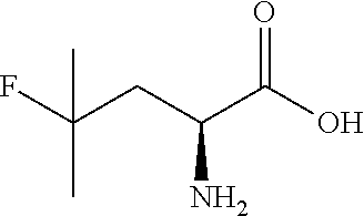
FC(C)(CC(N)C(O)=O)C
